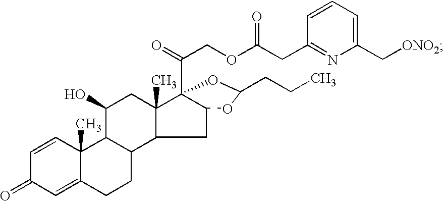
C1=CC2(C)C(=CC1=O)CCC1C3C(C)(CC(O)C21)C1(C(COC(CC2=NC(C[ONO2])=CC=C2)=O)=O)C(C3)OC(CCC)O1
